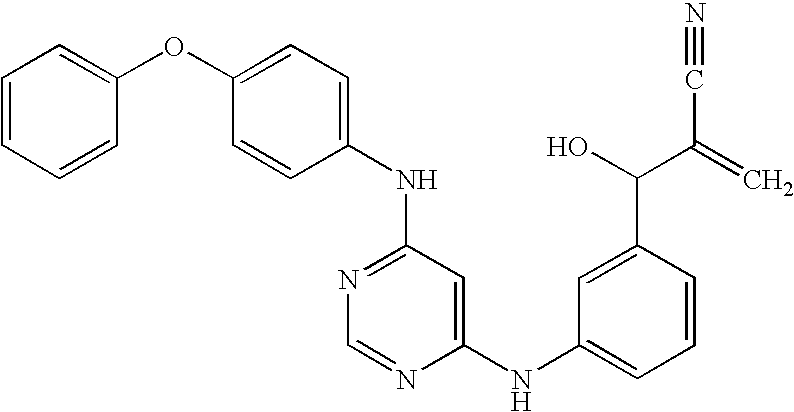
N(C1=NC=NC(NC2=CC=CC(C(O)C(=C)C#N)=C2)=C1)C1=CC=C(OC2=CC=CC=C2)C=C1
